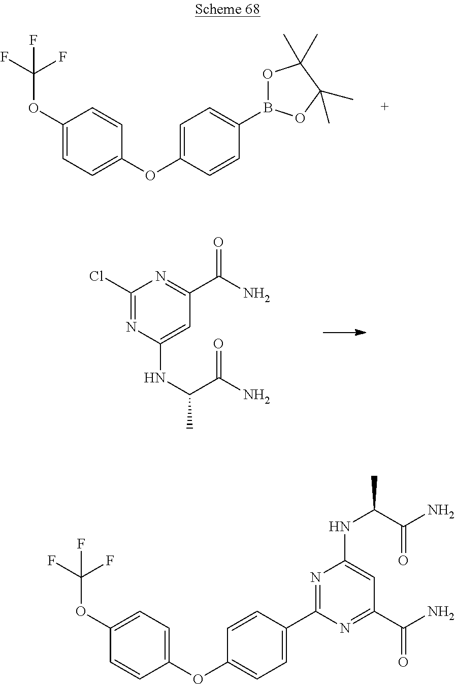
C1(OC(F)(F)F)=CC=C(OC2=CC=C(B3OC(C)(C)C(C)(C)O3)C=C2)C=C1.C1(Cl)=NC(NC(C)C(N)=O)=CC(C(N)=O)=N1.C1(OC(F)(F)F)=CC=C(OC2=CC=C(C3=NC(NC(C)C(N)=O)=CC(C(N)=O)=N3)C=C2)C=C1
